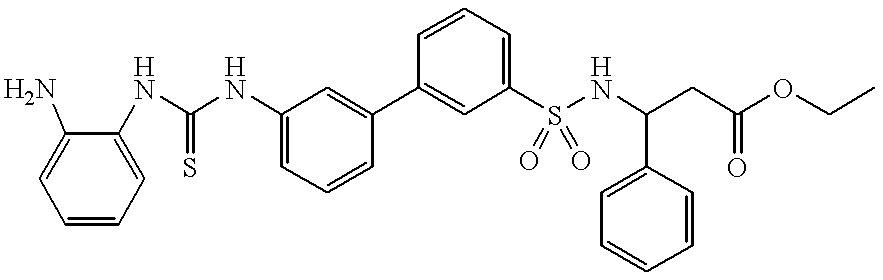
C1(S(=O)(=O)NC(CC(OCC)=O)C2=CC=CC=C2)=CC=CC(C2=CC(NC(NC3=CC=CC=C3N)=S)=CC=C2)=C1
